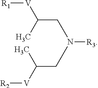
[R3]N(CC([V][R2])C)CC([V][R1])C
